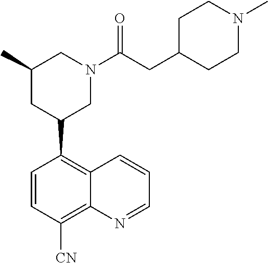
C1(C)CC(C2=C3C(=C([CN])C=C2)N=CC=C3)CN(C(CC2CCN(C)CC2)=O)C1
